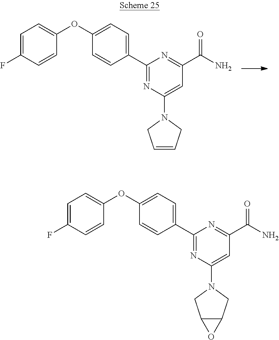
C1=C(F)C=CC(OC2=CC=C(C3=NC(N4CC=CC4)=CC(C(N)=O)=N3)C=C2)=C1.C1=C(F)C=CC(OC2=CC=C(C3=NC(N4CC5C(C4)O5)=CC(C(N)=O)=N3)C=C2)=C1
